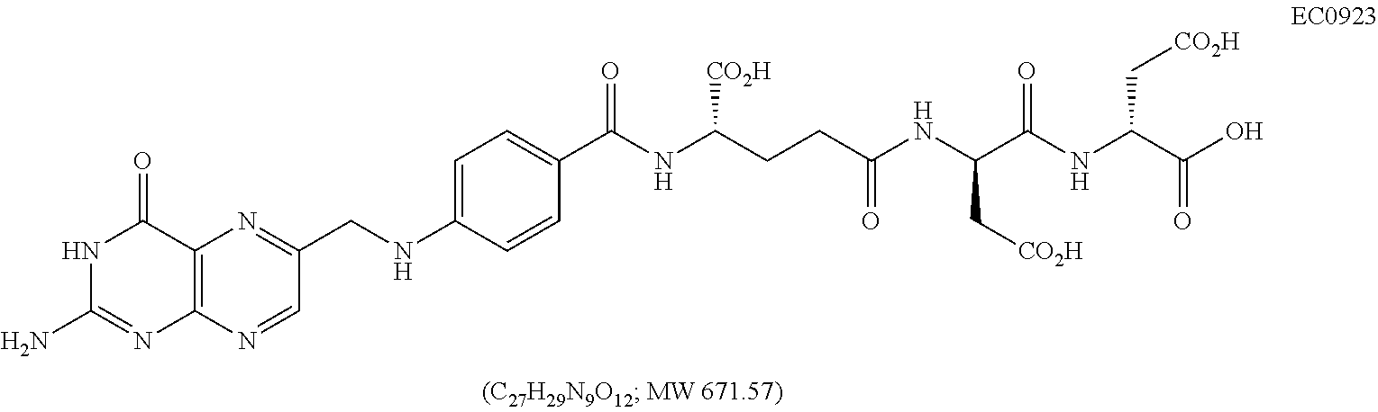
C12=C(N=CC(CNC3=CC=C(C(NC(CCC(NC(C(NC(C(O)=O)C[CO2H])=O)C[CO2H])=O)[CO2H])=O)C=C3)=N1)N=C(N)NC2=O
